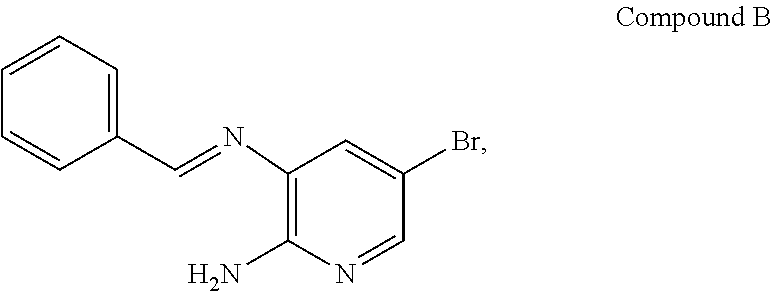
C1=C(Br)C=NC(N)=C1N=CC1=CC=CC=C1
